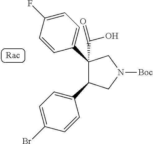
C1=C(Br)C=CC(C2CN([Boc])CC2(C2=CC=C(F)C=C2)C(O)=O)=C1
